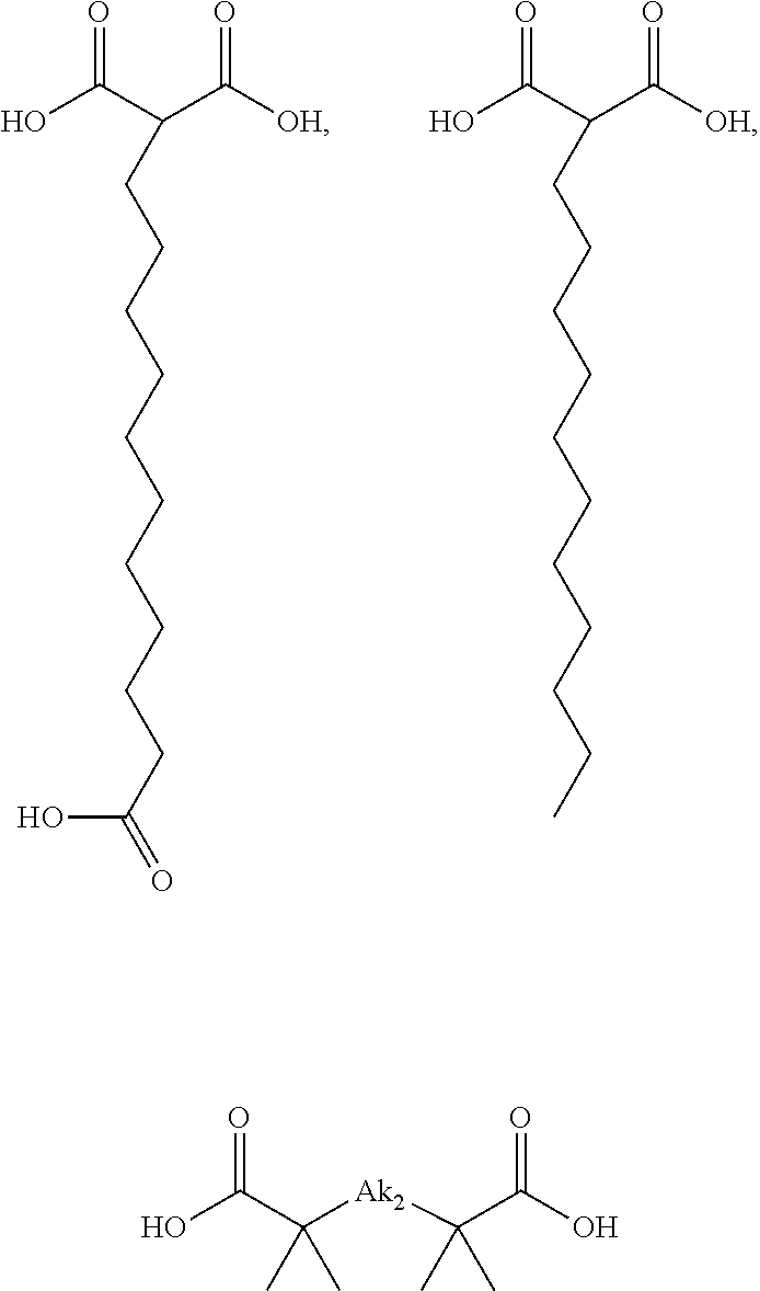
OC(C(C([OH])=O)CCCCCCCCCCC(=O)O)=O.OC(C(C([OH])=O)CCCCCCCCCCC)=O.OC(C([Ak2]C(C(O)=O)(C)C)(C)C)=O
